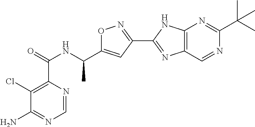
C1=NC(C(=O)NC(C2=CC(C3=NC4=C(N3)N=C(C(C)(C)C)N=C4)=NO2)C)=C(Cl)C(N)=N1
